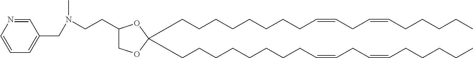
C(CCCCCCCC=CCC=CCCCCC)C1(CCCCCCCCC=CCC=CCCCCC)OC(CCN(CC2=CC=CN=C2)C)CO1
